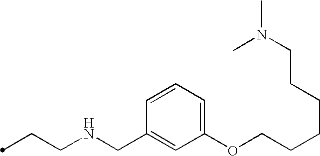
C(CNCC1=CC(OCCCCCCN(C)C)=CC=C1)C
